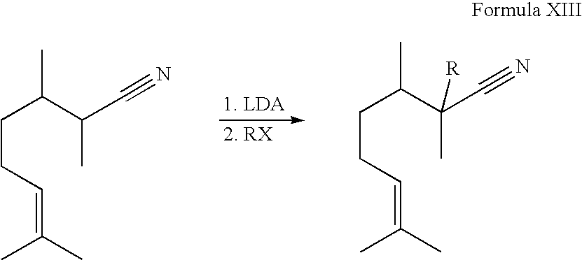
C(CC=C(C)C)C(C(C)C#N)C.C(CC=C(C)C)C(C(C)(C#N)[R])C
